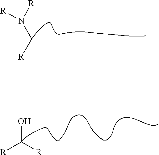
[R]N(C[R])[R].OC([R])[R]
